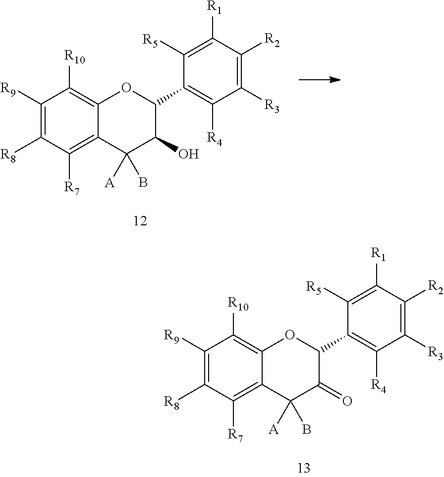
C1([R9])=C([R8])C([R7])=C2C(=C1[R10])OC(C1=C([R4])C([R3])=C([R2])C([R1])=C1[R5])C(O)C2([A])B.C1([R9])=C([R8])C([R7])=C2C(=C1[R10])OC(C1=C([R4])C([R3])=C([R2])C([R1])=C1[R5])C(=O)C2([A])B
